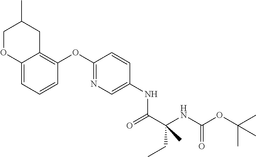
C12=CC=CC(OC3=NC=C(NC(C(NC(OC(C)(C)C)=O)(CC)C)=O)C=C3)=C1CC(C)CO2
